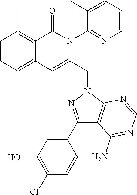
C1=CC=C2C(=C1C)C(=O)N(C1=NC=CC=C1C)C(CN1C3=C(C(N)=NC=N3)C(C3=CC(O)=C(Cl)C=C3)=N1)=C2
